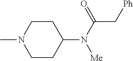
CN1CCC(N(C(=O)C[Ph])[Me])CC1
